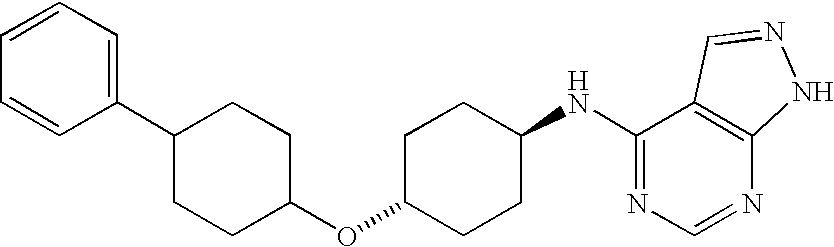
C1(C2=CC=CC=C2)CCC(OC2CCC(NC3=NC=NC4=C3C=NN4)CC2)CC1
